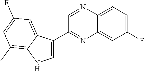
C1=C(C2=NC3=CC(F)=CC=C3N=C2)C2=CC(F)=CC(C)=C2N1
